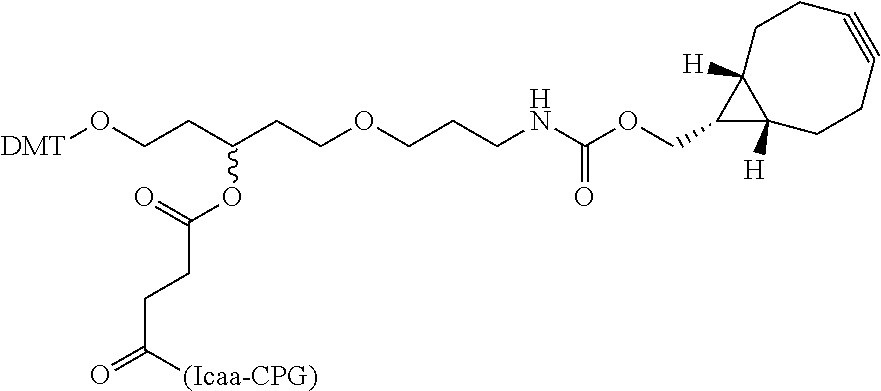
C(OC(CCOCCCNC(OCC1C2([H])CCC#CCCC21[H])=O)CCO[DMT])(=O)CCC(=O)[(Icaa-CPG)]
